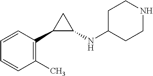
C1(C)=C(C2C(NC3CCNCC3)C2)C=CC=C1
